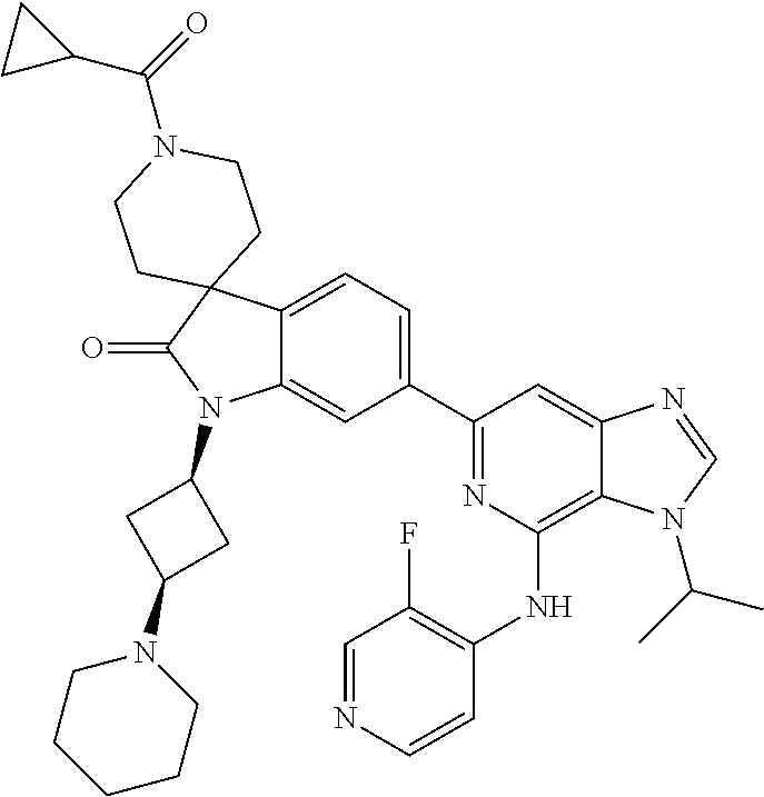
C12=CC=C(C3=NC(NC4=C(F)C=NC=C4)=C4C(=C3)N=CN4C(C)C)C=C1N(C1CC(N3CCCCC3)C1)C(=O)C21CCN(C(=O)C2CC2)CC1
